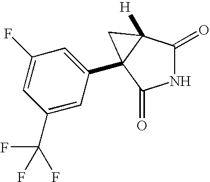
N1C(=O)C2([H])C(C3=CC(F)=CC(C(F)(F)F)=C3)(C1=O)C2
